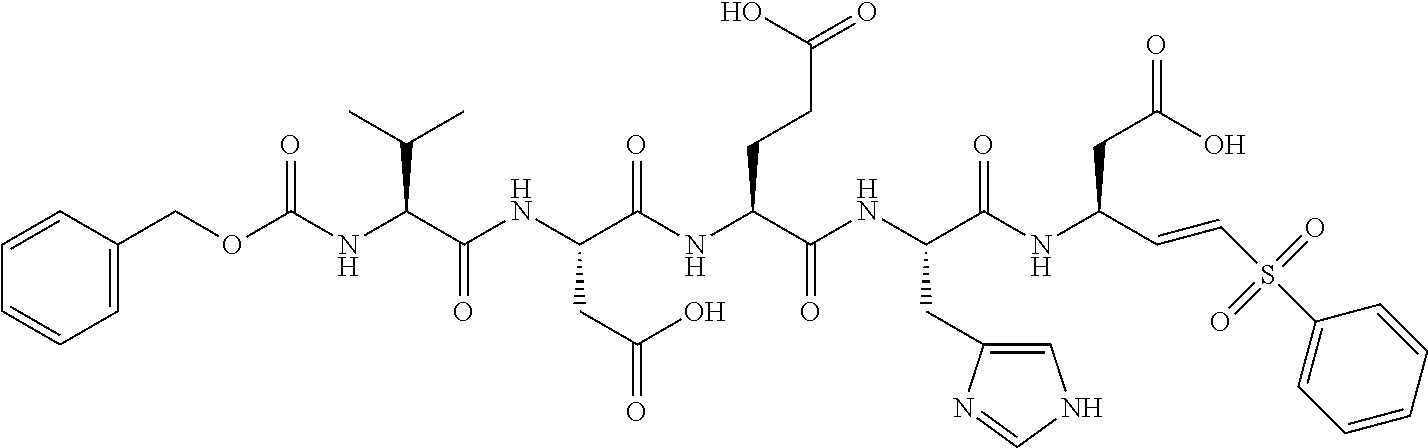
N(C(C(NC(C(NC(C(NC(C=CS(C1=CC=CC=C1)(=O)=O)CC(=O)O)=O)CC1=CNC=N1)=O)CCC(=O)O)=O)CC(=O)O)C(C(NC(OCC1=CC=CC=C1)=O)C(C)C)=O
